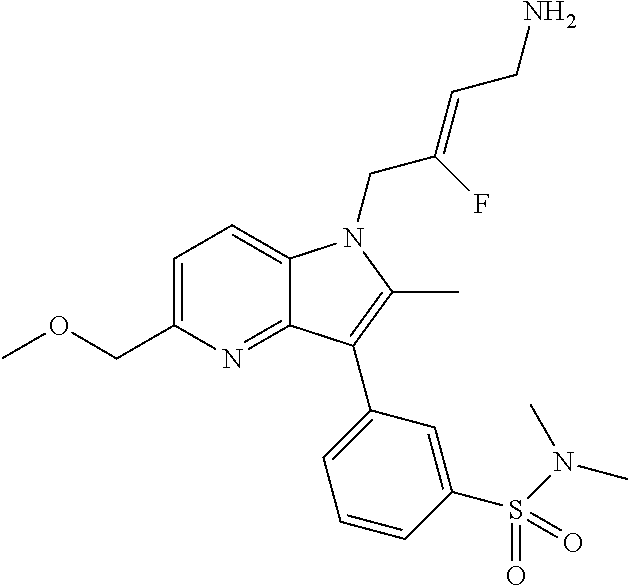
C1=C(COC)N=C2C(=C1)N(CC(=CCN)F)C(C)=C2C1=CC=CC(S(=O)(=O)N(C)C)=C1
